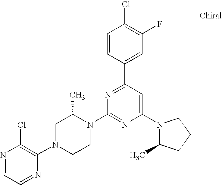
N1=CC=NC(N2CCN(C3=NC(N4C(C)CCC4)=CC(C4=CC(F)=C(Cl)C=C4)=N3)C(C)C2)=C1Cl
